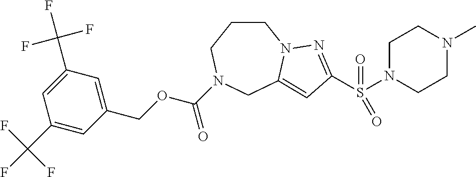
C1CCN(C(OCC2=CC(C(F)(F)F)=CC(C(F)(F)F)=C2)=O)CC2=CC(S(N3CCN(C)CC3)(=O)=O)=NN12
